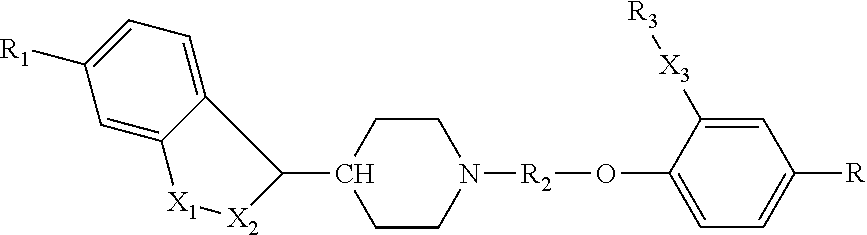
C1=C([X3][R3])C(O[R2]N2CCC(C3C4=CC=C([R1])C=C4[X1][X2]3)CC2)=CC=C1[R]
